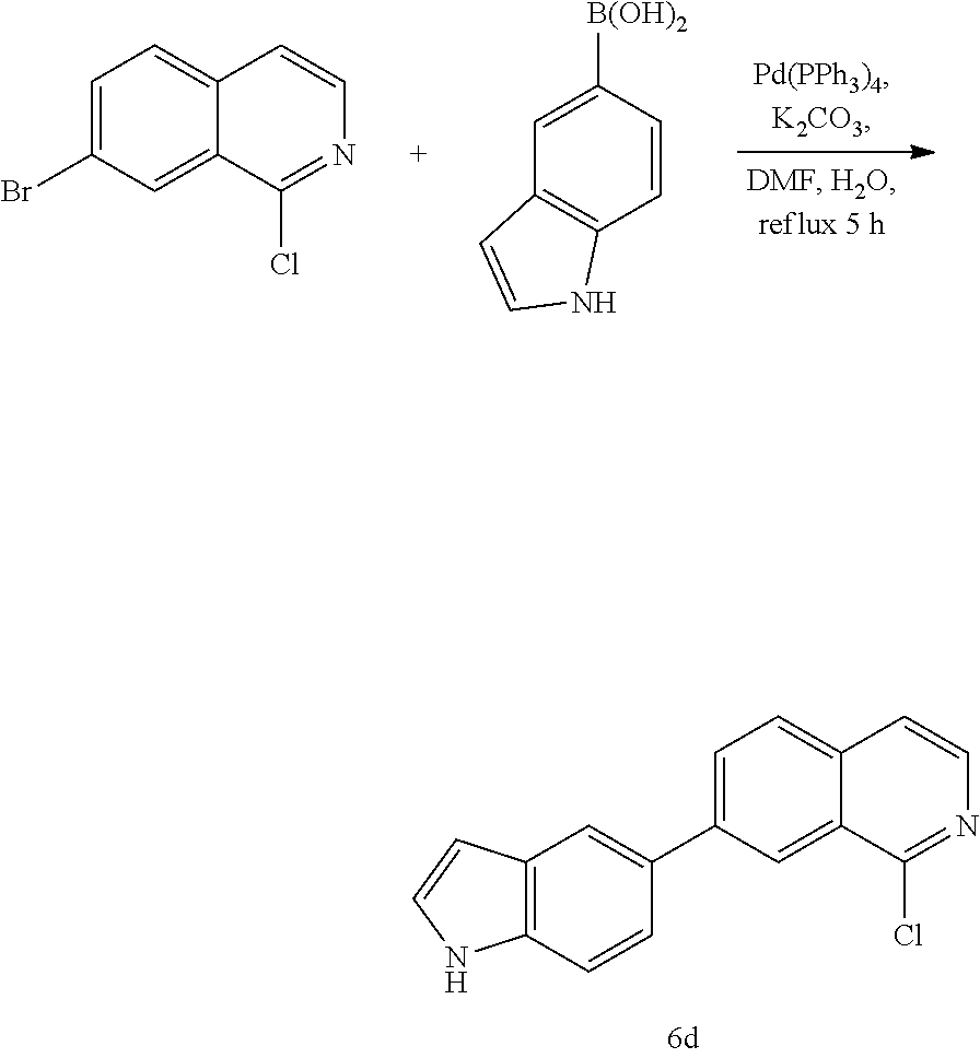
C1=C(Br)C=C2C(=C1)C=CN=C2Cl.C1([B(OH)2])=CC2=C(C=C1)NC=C2.C1=C(C2=CC3=C(C=C2)NC=C3)C=C2C(=C1)C=CN=C2Cl
